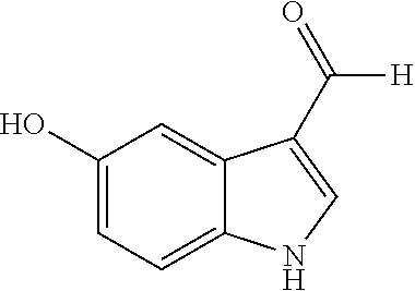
C1=C(O)C=C2C(=C1)NC=C2C([H])=O
